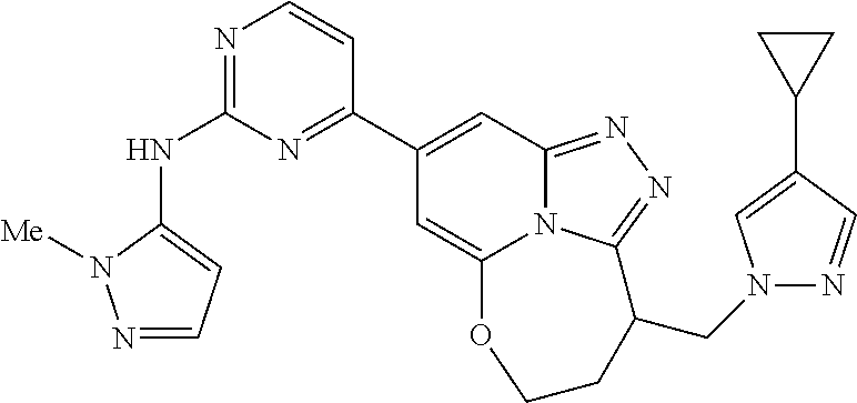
N1=C(NC2=CC=NN2[Me])N=C(C2=CC3=NN=C4N3C(=C2)OCCC4CN2N=CC(C3CC3)=C2)C=C1
